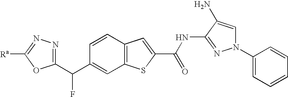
C12=C(SC(C(NC3=NN(C4=CC=CC=C4)C=C3N)=O)=C1)C=C(C(C1=NN=C([Ra])O1)F)C=C2
